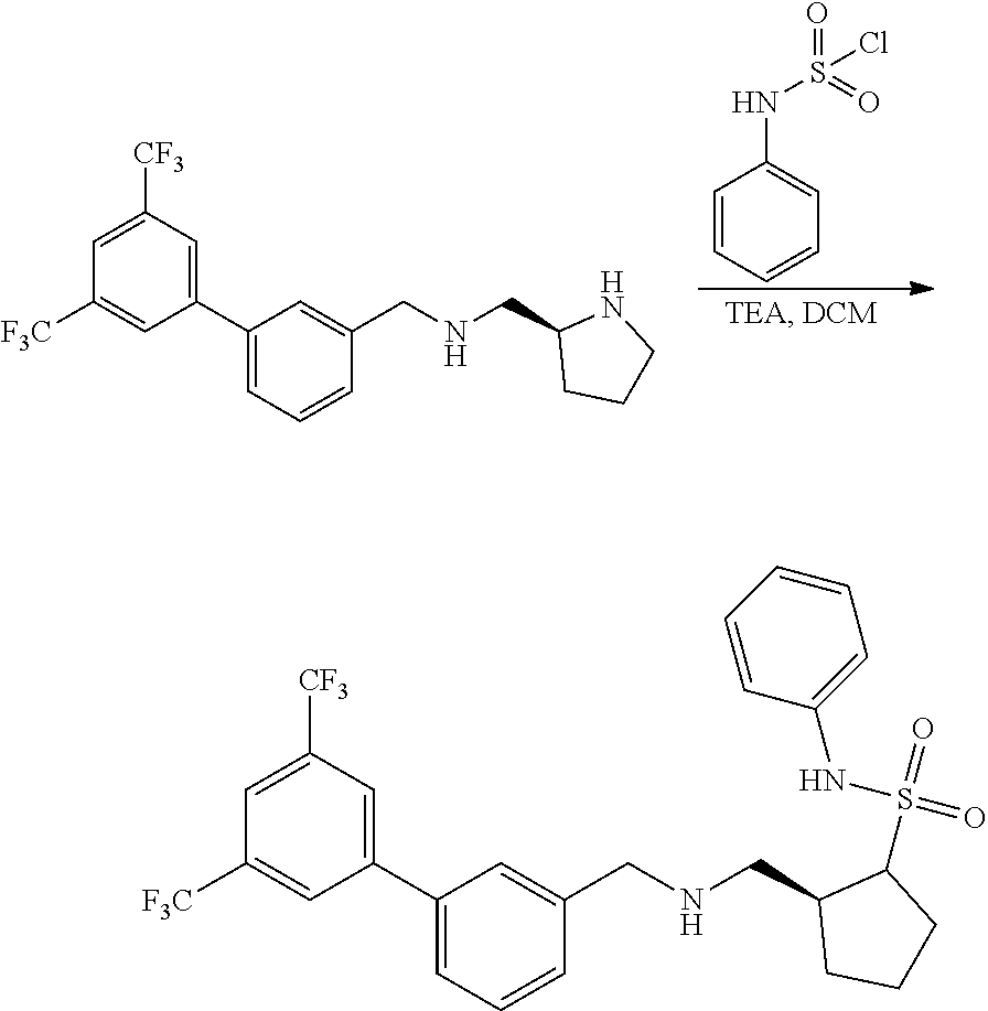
C1=CC=CC=C1NS(=O)(Cl)=O.C1=C([CF3])C=C(C2=CC=CC(CNCC3CCCN3)=C2)C=C1[F3C].C1=C([CF3])C=C(C2=CC=CC(CNCC3CCCC3S(=O)(NC3=CC=CC=C3)=O)=C2)C=C1[F3C]
